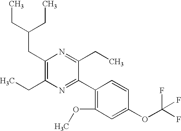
C1(CC(CC)CC)=C(CC)N=C(C2=C(OC)C=C(OC(F)(F)F)C=C2)C(CC)=N1
